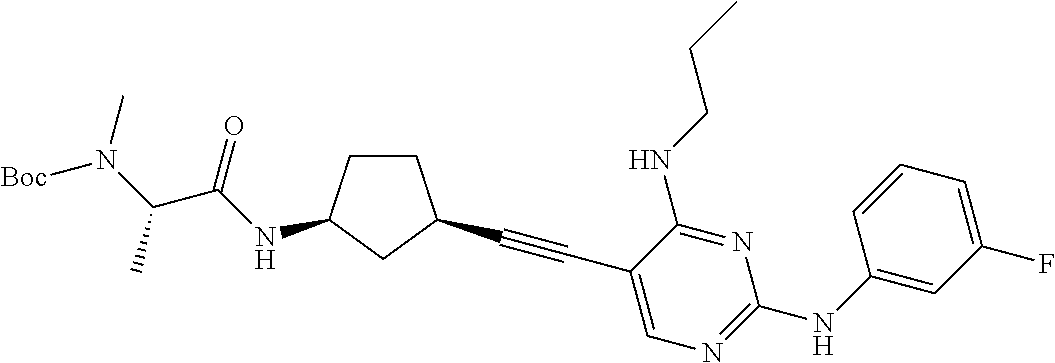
C1CC(NC(C(N([Boc])C)C)=O)CC1C#CC1=CN=C(NC2=CC(F)=CC=C2)N=C1NCCC
